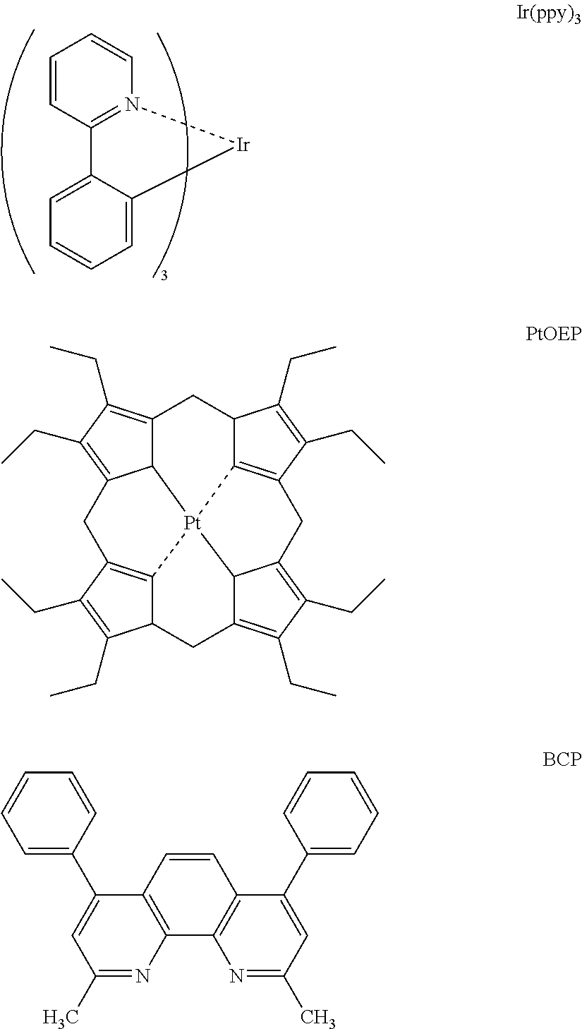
C1=CC2=N(C=C1)[Ir]C1=CC=CC=C21.C12=C(CC)C(CC)=C3C1[Pt]14C5=C(C(CC)=C(CC)C5C2)CC2=C(CC)C(CC)=C(CC5C1=C(C3)C(CC)=C5CC)C42.C12=C(C3=C(C=C1)C(C1=CC=CC=C1)=CC(C)=N3)N=C(C)C=C2C1=CC=CC=C1
